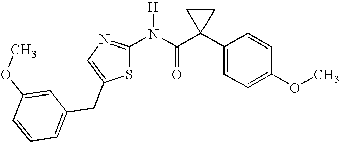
C1(C2(C(N([H])C3=NC=C(CC4=CC=CC(OC)=C4)S3)=O)CC2)=CC=C(OC)C=C1
